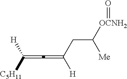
C([H])([C5H11])=C=C([H])CC([OCNH2]=O)[Me]
